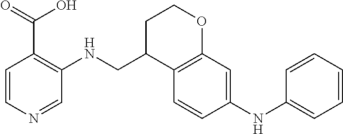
C1=CC(NC2=CC=CC=C2)=CC2=C1C(CNC1=C(C(O)=O)C=CN=C1)CCO2
